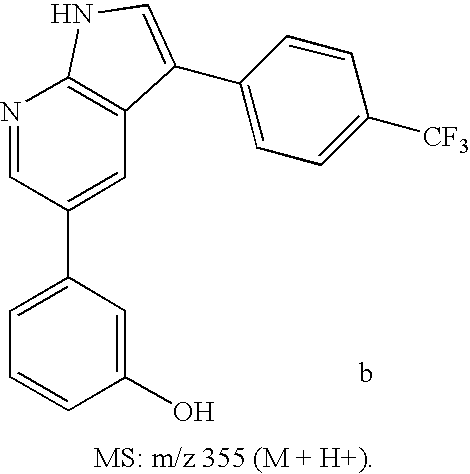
C1=C(C2=CC3=C(N=C2)NC=C3C2=CC=C([CF3])C=C2)C=C(O)C=C1
